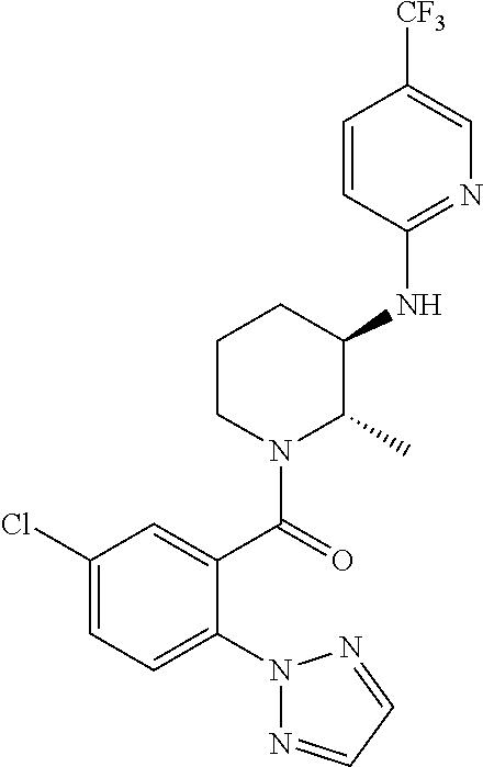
N1(C2=CC=C(Cl)C=C2C(N2C(C)C(NC3=NC=C([CF3])C=C3)CCC2)=O)N=CC=N1
